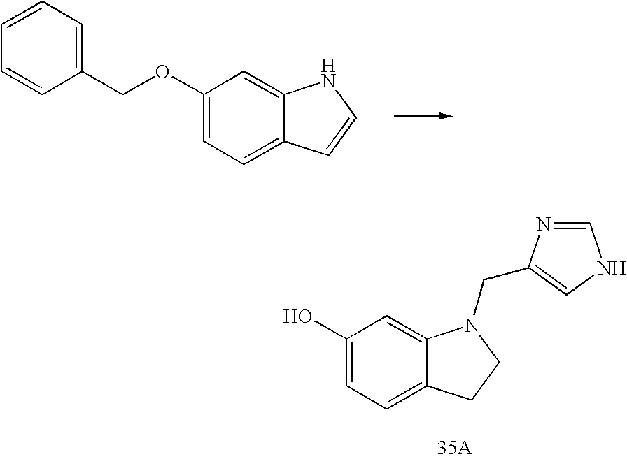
C1(O)=CC=C2C(=C1)N(CC1=CNC=N1)CC2.C1=CC=C(COC2=CC=C3C(=C2)NC=C3)C=C1
